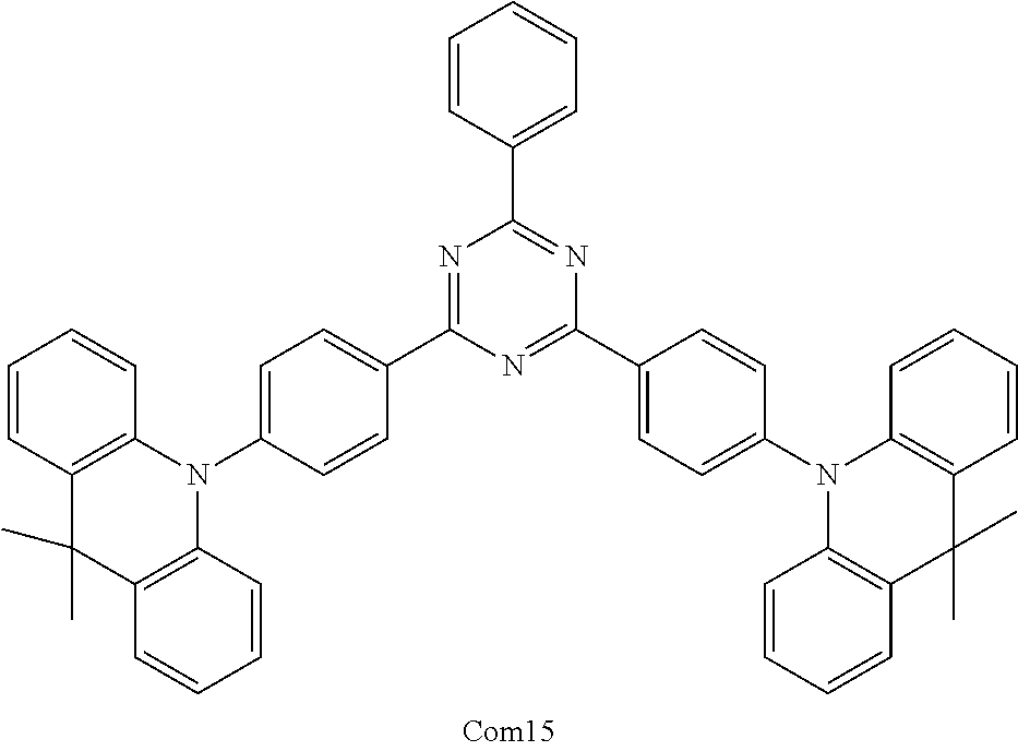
N1=C(C2=CC=C(N3C4=C(C(C)(C)C5=C3C=CC=C5)C=CC=C4)C=C2)N=C(C2=CC=C(N3C4=C(C(C)(C)C5=C3C=CC=C5)C=CC=C4)C=C2)N=C1C1=CC=CC=C1
